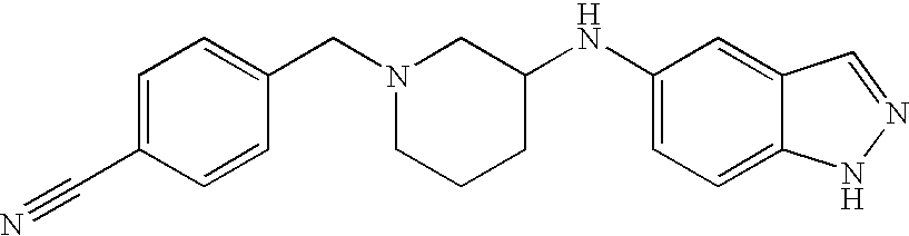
C1=C(C#N)C=CC(CN2CCCC(NC3=CC=C4C(=C3)C=NN4)C2)=C1
